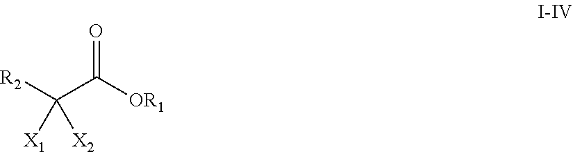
[R2]C(C([OR1])=O)([X1])[X2]
